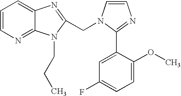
C1=CN=C2C(=C1)N=C(CN1C=CN=C1C1=CC(F)=CC=C1OC)N2CCC
